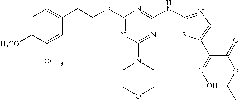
O(C1=NC(N2CCOCC2)=NC(NC2=NC=C(C(=NO)C(OCC)=O)S2)=N1)CCC1=CC=C([H3CO])C([OCH3])=C1
